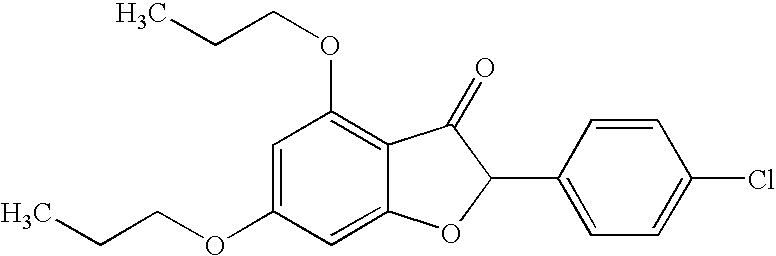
C1=C(OCCC)C=C2C(=C1OCCC)C(=O)C(C1=CC=C(Cl)C=C1)O2
